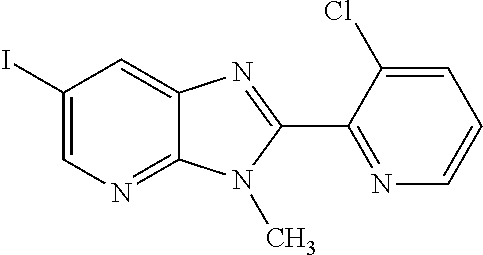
C1(I)=CN=C2C(=C1)N=C(C1=NC=CC=C1Cl)N2C
